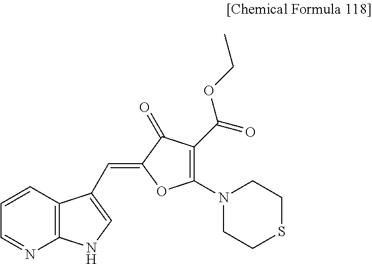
C1=CC2=C(N=C1)NC=C2C=C1OC(N2CCSCC2)=C(C(=O)OCC)C1=O
